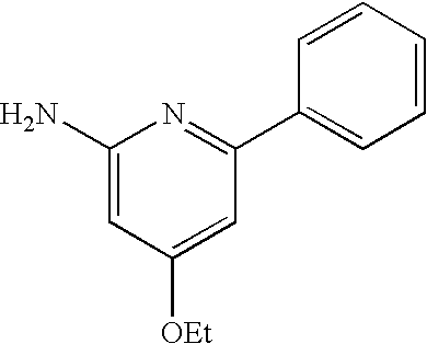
C1(N)=CC([OEt])=CC(C2=CC=CC=C2)=N1
